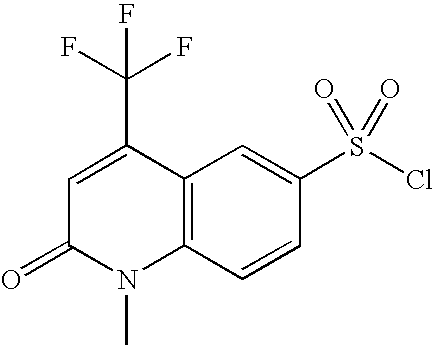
C1=C(C(F)(F)F)C2=C(N(C)C1=O)C=CC(S(Cl)(=O)=O)=C2
